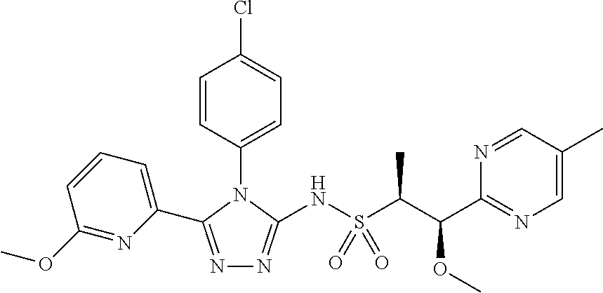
N1=C(C2=CC=CC(OC)=N2)N(C2=CC=C(Cl)C=C2)C(NS(C(C(C2=NC=C(C)C=N2)OC)C)(=O)=O)=N1
